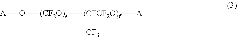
[A]O[(CF2O)e][(CFCF2O)f]([A])[CF3]
